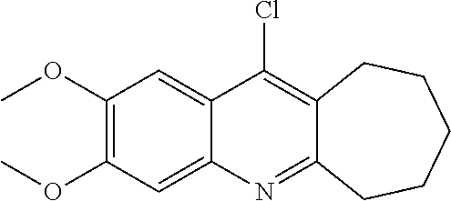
C1(OC)=C(OC)C=C2C(=C1)C(Cl)=C1C(=N2)CCCCC1
